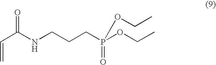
C(C(NCCCP(OCC)(=O)OCC)=O)=C
